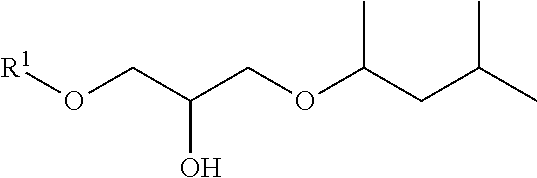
[R1]OCC(COC(CC(C)C)C)O
